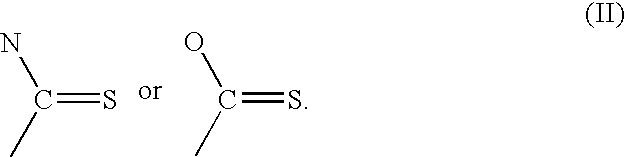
C(=S)(N)C.C(=S)(O)C
